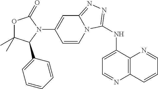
O1C(C)(C)C(C2=CC=CC=C2)N(C2=CC3=NN=C(NC4=CC=NC5=C4N=CC=C5)N3C=C2)C1=O
